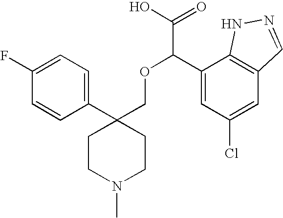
C(C1=CC(Cl)=CC2=C1NN=C2)(OCC1(C2=CC=C(F)C=C2)CCN(C)CC1)C(O)=O
